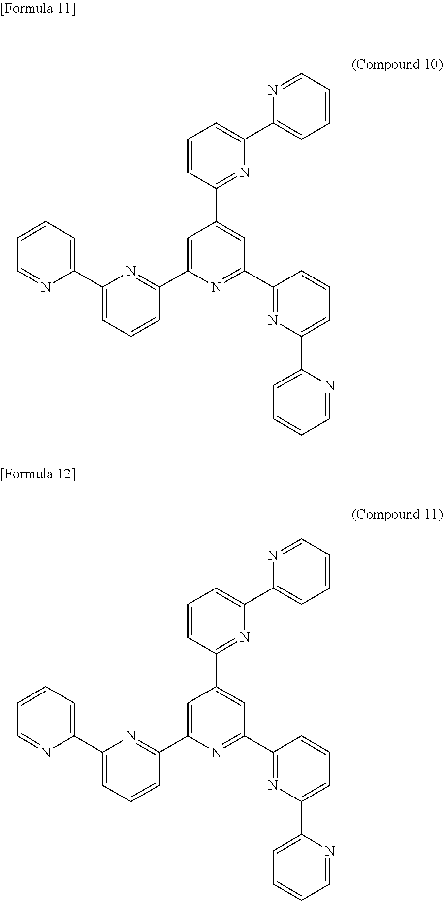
N1=CC=CC=C1C1=CC=CC(C2=CC(C3=NC(C4=CC=CC=N4)=CC=C3)=NC(C3=NC(C4=CC=CC=N4)=CC=C3)=C2)=N1.N1=CC=CC=C1C1=CC=CC(C2=CC(C3=NC(C4=CC=CC=N4)=CC=C3)=NC(C3=NC(C4=CC=CC=N4)=CC=C3)=C2)=N1
